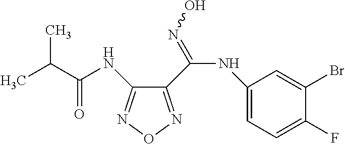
C1=C(Br)C(F)=CC=C1NC(=NO)C1=NON=C1NC(C(C)C)=O
